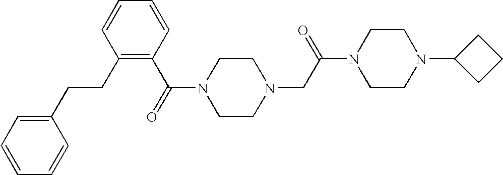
C1(CCC2=C(C(N3CCN(CC(N4CCN(C5CCC5)CC4)=O)CC3)=O)C=CC=C2)=CC=CC=C1
